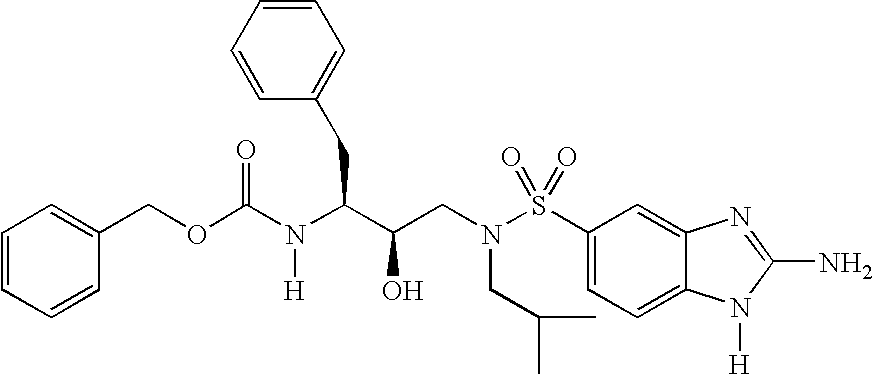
C1=CC(CC(N(C(=O)OCC2=CC=CC=C2)[H])C(O)CN(S(C2=CC=C3C(=C2)N=C(N)N3[H])(=O)=O)CC(C)C)=CC=C1
